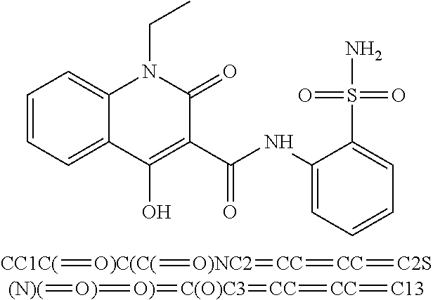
C1=CC=C2C(=C1)N(CC)C(=O)C(C(NC1=CC=CC=C1S(N)(=O)=O)=O)=C2O.[CC1C(]=[O)C(C(]=[O)NC2]=[CC]=[CC]=[C2S].[(N)(]=[O)]=[O)]=[C(O)C3]=[CC]=[CC]=[C13]
